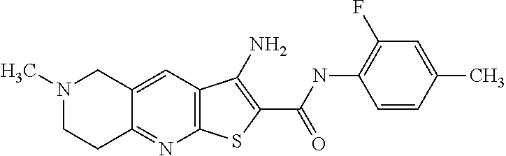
C12=C(C=C3C(=N1)CCN(C)C3)C(N)=C(C(=O)NC1=C(F)C=C(C)C=C1)S2
